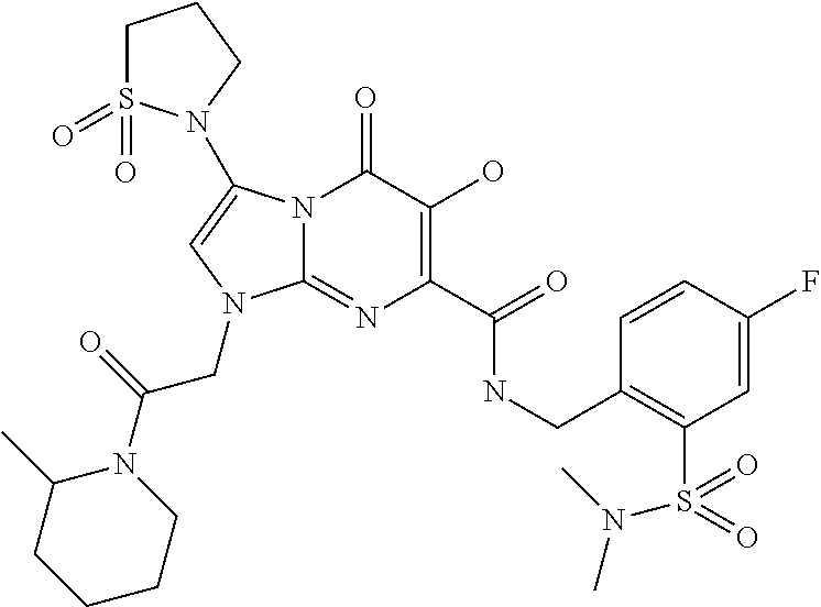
N12C(=NC(C(NCC3=C(S(=O)(=O)N(C)C)C=C(F)C=C3)=O)=C(O)C1=O)N(CC(N1C(C)CCCC1)=O)C=C2N1S(=O)(=O)CCC1
